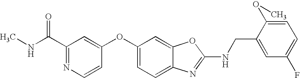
C1(C(NC)=O)=NC=CC(OC2=CC=C3C(=C2)OC(NCC2=CC(F)=CC=C2OC)=N3)=C1
